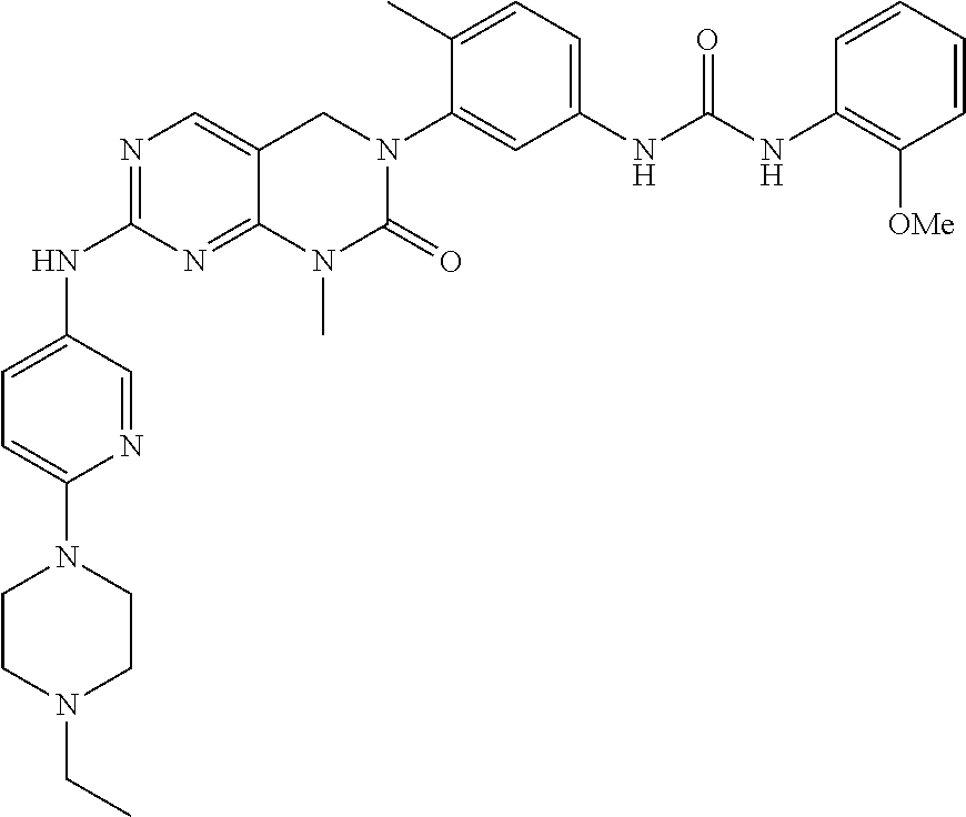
N1=C(NC2=CC=C(N3CCN(CC)CC3)N=C2)N=C2C(=C1)CN(C1=CC(NC(NC3=C([OMe])C=CC=C3)=O)=CC=C1C)C(=O)N2C
